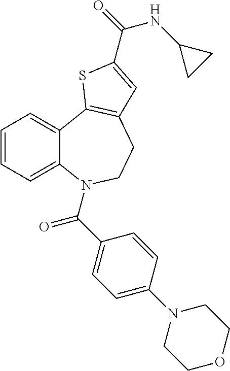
C1=CC=C2C(=C1)C1=C(CCN2C(C2=CC=C(N3CCOCC3)C=C2)=O)C=C(C(=O)NC2CC2)S1
